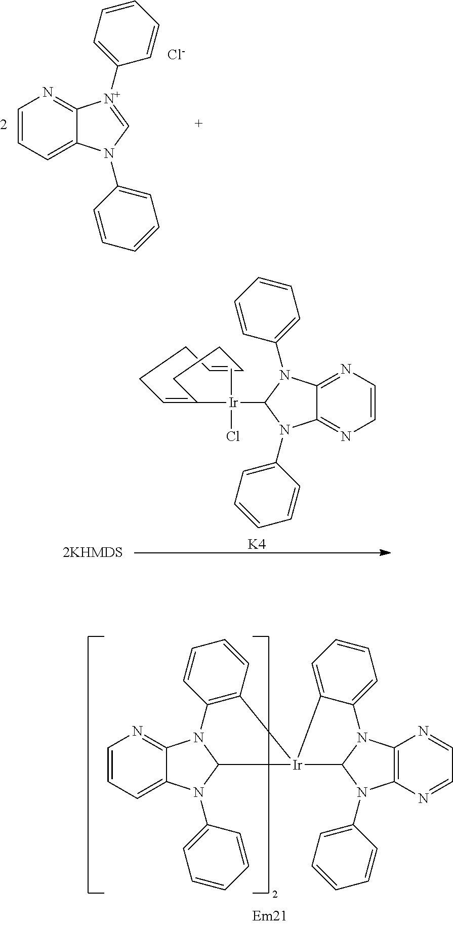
C1=CC=C2C(=N1)[N+](C1=CC=CC=C1)=CN2C1=CC=CC=C1.[Cl-].C1=CN=C2C(=N1)N(C1=CC=CC=C1)C([Ir](C1=CCCC=CCC1)(Cl)C)N2C1=CC=CC=C1.[K4].C1=CC=C2C(=N1)N1C3=C(C=CC=C3)[Ir]3(C1N2C1=CC=CC=C1)C1=CC=CC=C1N1C2=C(N=CC=N2)N(C2=CC=CC=C2)C13
